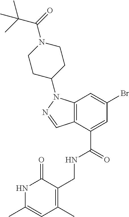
N1C(C)=CC(C)=C(CNC(C2=CC(Br)=CC3=C2C=NN3C2CCN(C(=O)C(C)(C)C)CC2)=O)C1=O
